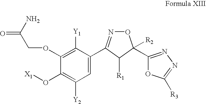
C1=C(C2=NOC([R2])(C3=NN=C([R3])O3)C2[R1])C([Y1])=C(OCC(=O)N)C(O[X1])=C1[Y2]
